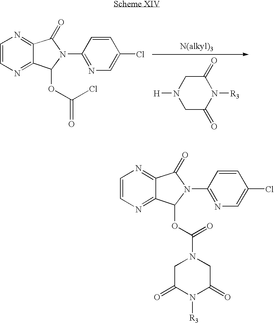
O=C1C2=NC=CN=C2C(OC(Cl)=O)N1C1=NC=C(Cl)C=C1.[H]N1CC(=O)N([R3])C(=O)C1.C1(=O)C2=NC=CN=C2C(OC(=O)N2CC(=O)N([R3])C(=O)C2)N1C1=NC=C(Cl)C=C1
